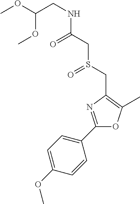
C(NC(CS(CC1=C(C)OC(C2=CC=C(OC)C=C2)=N1)=O)=O)C(OC)OC
